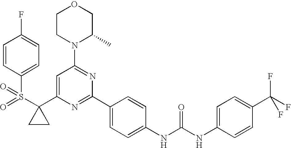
S(C1(C2=CC(N3C(C)COCC3)=NC(C3=CC=C(NC(NC4=CC=C(C(F)(F)F)C=C4)=O)C=C3)=N2)CC1)(=O)(=O)C1=CC=C(F)C=C1
